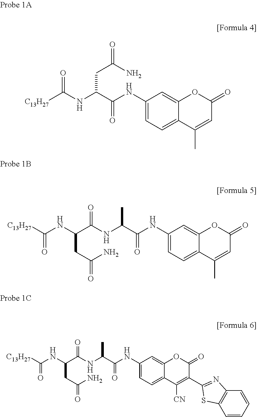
[C13H27]C(NC(C(NC1=CC=C2C(=C1)OC(=O)C=C2C)=O)CC(=O)N)=O.C(NC(C(NC(C(NC1=CC=C2C(=C1)OC(=O)C=C2C)=O)C)=O)CC(=O)N)([C13H27])=O.C(NC(C(NC(C(NC1=CC=C2C(=C1)OC(=O)C(C1=NC3=C(C=CC=C3)S1)=C2[CN])=O)C)=O)CC(=O)N)([C13H27])=O
